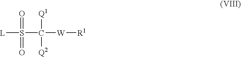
[L]S(=O)(=O)C([Q1])([Q2])[W][R1]
